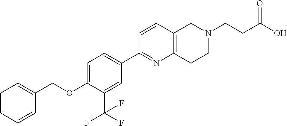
C1=CC=CC(COC2=CC=C(C3=NC4=C(C=C3)CN(CCC(O)=O)CC4)C=C2C(F)(F)F)=C1
